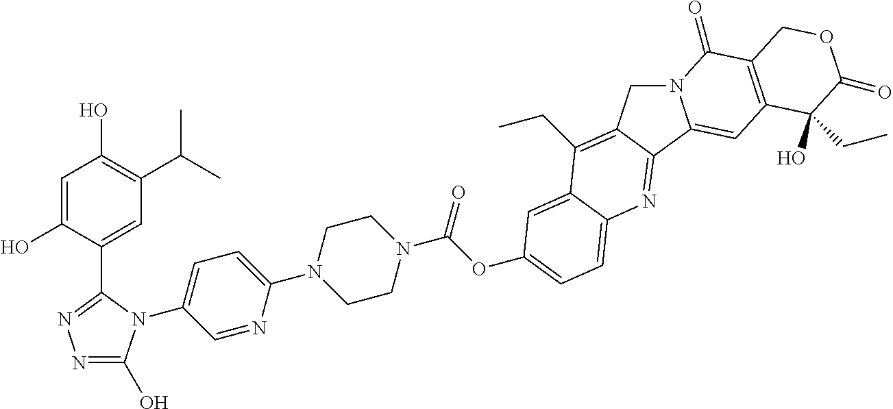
N1(C(=O)OC2=CC=C3C(=C2)C(CC)=C2CN4C(=CC5=C(C4=O)COC(=O)C5(CC)O)C2=N3)CCN(C2=CC=C(N3C(C4=CC(C(C)C)=C(O)C=C4O)=NN=C3O)C=N2)CC1
